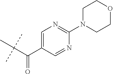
C(C(C)(C)C)(C1=CN=C(N2CCOCC2)N=C1)=O
